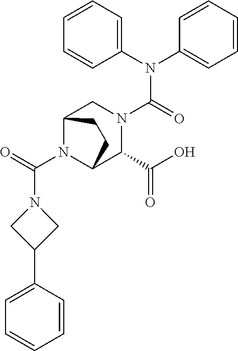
N1(C(N2C3C(C(O)=O)N(C(N(C4=CC=CC=C4)C4=CC=CC=C4)=O)CC2CC3)=O)CC(C2=CC=CC=C2)C1
